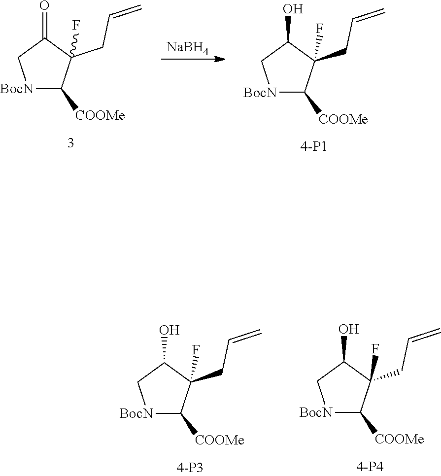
[BocN]1C([COOMe])C(CC=C)(F)C(O)C1.[BocN]1C([COOMe])C(CC=C)(F)C(O)C1.[NaBH4].[BocN]1C([COOMe])C(CC=C)(F)C(=O)C1.[BocN]1C([COOMe])C(CC=C)(F)C(O)C1
